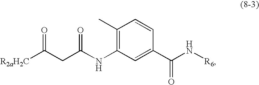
N(C1=C(C)C=CC(C(N[R6])=O)=C1)C(CC([R2aH2C])=O)=O
